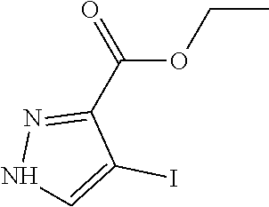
CCOC(C1=NNC=C1I)=O
